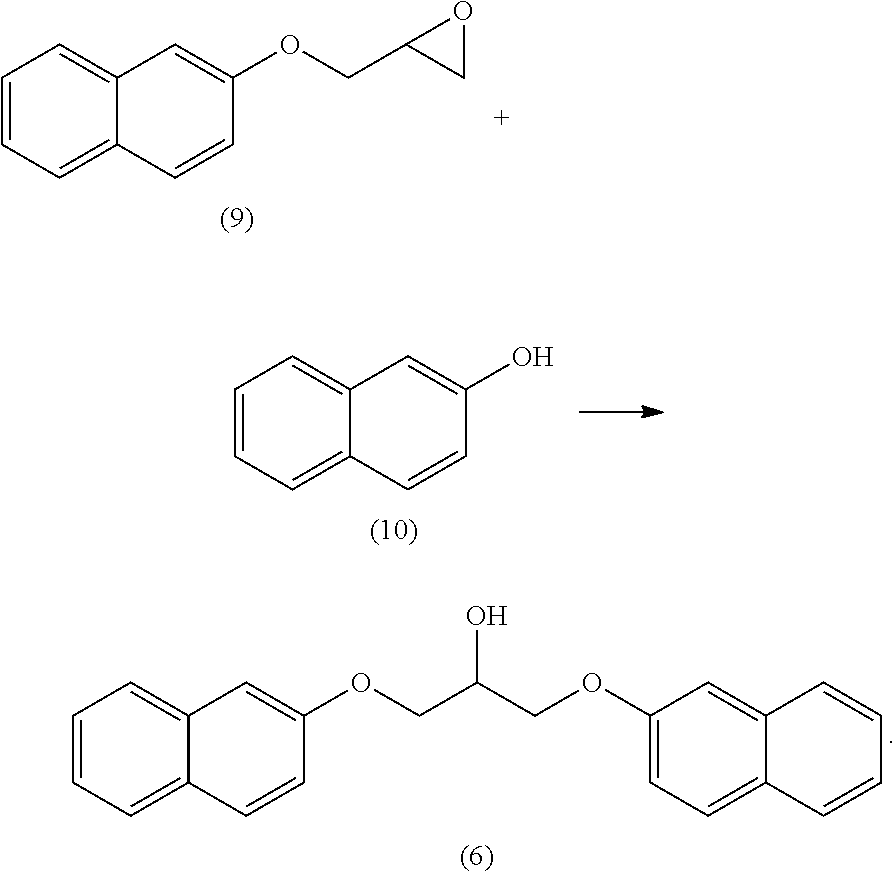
C1=CC=C2C(=C1)C=C(OCC1CO1)C=C2.C1=CC=C2C(=C1)C=C(O)C=C2.C1=CC=C2C(=C1)C=C(OCC(COC1=CC=C3C(=C1)C=CC=C3)O)C=C2
